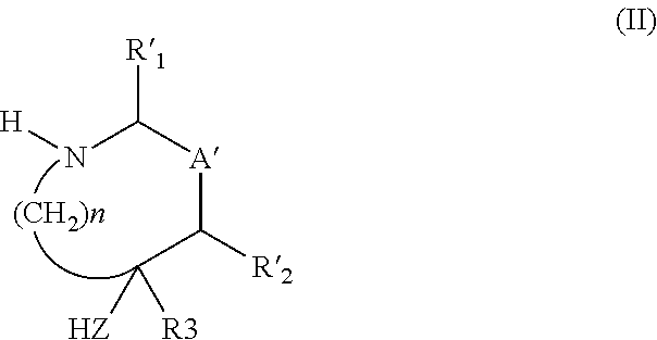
N(C([A]C([R2])C([R3])[HZ])[R1])[H]
